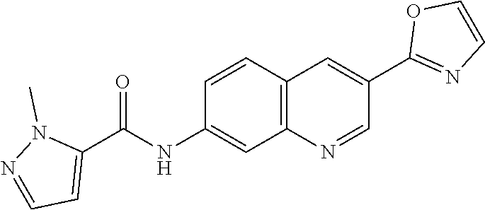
C1=CC2=C(C=C1NC(C1=CC=NN1C)=O)N=CC(C1=NC=CO1)=C2
